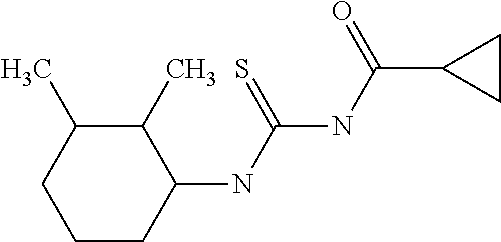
C1CC(NC(NC(C2CC2)=O)=S)C(C)C(C)C1
